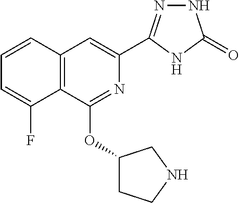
C1=CC2=C(C(F)=C1)C(OC1CCNC1)=NC(C1=NNC(=O)N1)=C2
